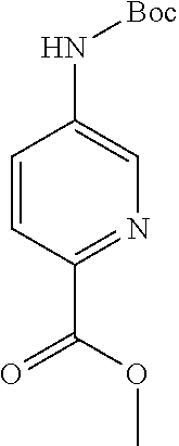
C1=CC(C(OC)=O)=NC=C1N[Boc]
